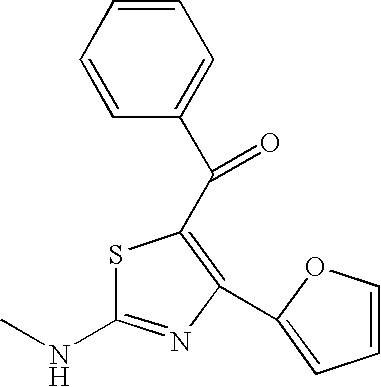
S1C(NC)=NC(C2=CC=CO2)=C1C(C1=CC=CC=C1)=O
